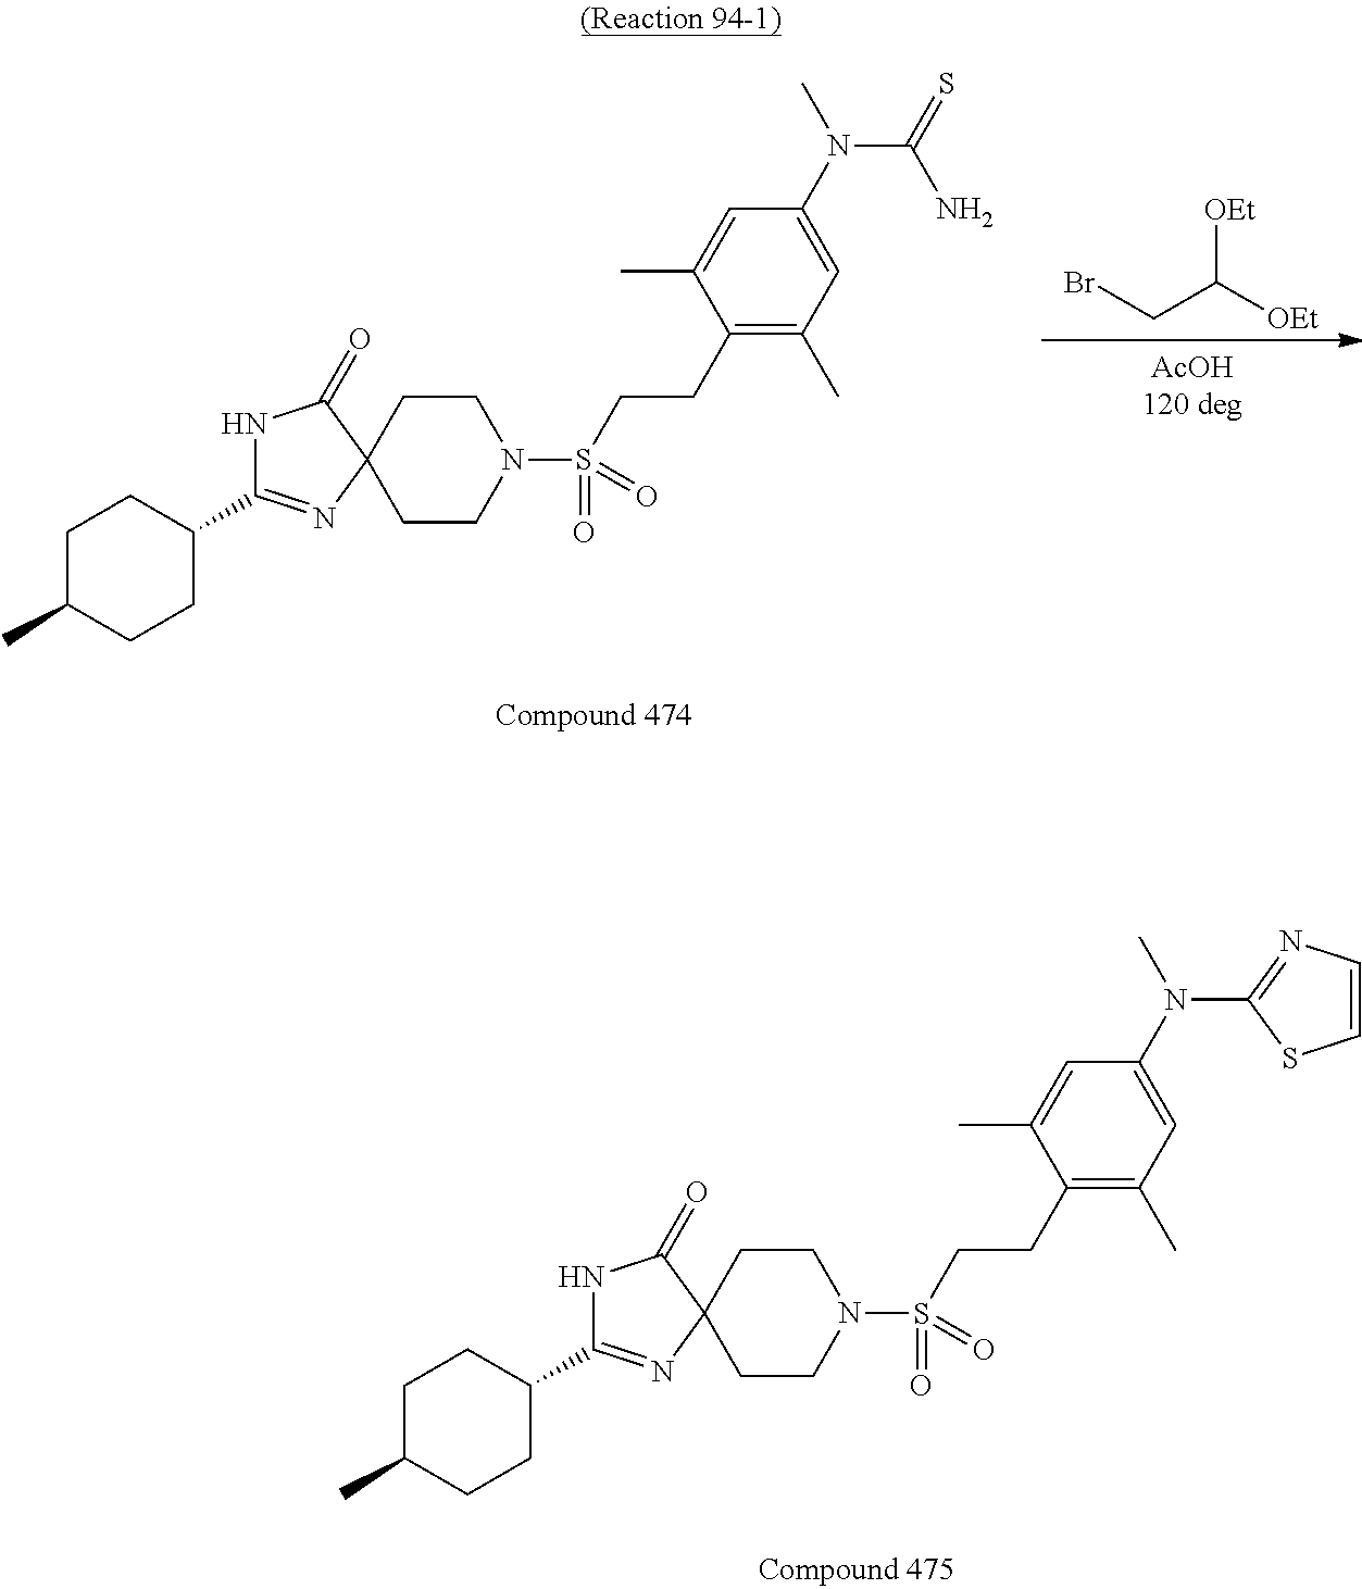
C1CC(C)CCC1C1=NC2(CCN(S(CCC3=C(C)C=C(N(C4=NC=CS4)C)C=C3C)(=O)=O)CC2)C(=O)N1.C1CC(C)CCC1C1=NC2(CCN(S(CCC3=C(C)C=C(N(C(=S)N)C)C=C3C)(=O)=O)CC2)C(=O)N1.BrCC([OEt])[OEt]
